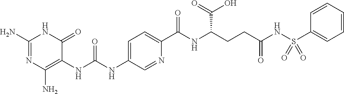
S(NC(CCC(NC(C1=CC=C(NC(NC2=C(N)N=C(N)NC2=O)=O)C=N1)=O)C(=O)O)=O)(C1=CC=CC=C1)(=O)=O
